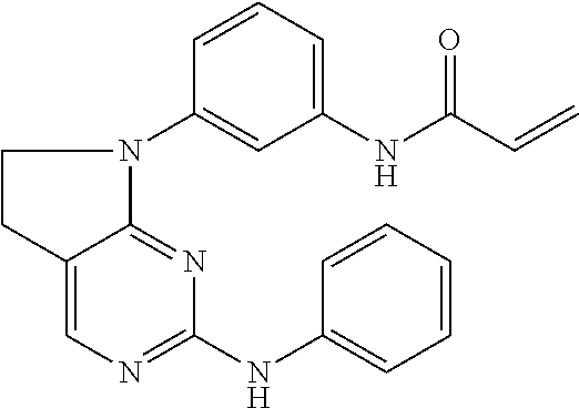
C12=CN=C(NC3=CC=CC=C3)N=C1N(C1=CC(NC(C=C)=O)=CC=C1)CC2
